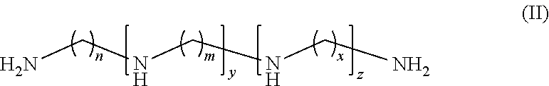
NCNCNCN
